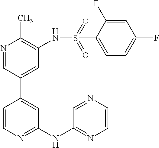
C1(NC2=NC=CN=C2)=NC=CC(C2=CC(NS(C3=CC=C(F)C=C3F)(=O)=O)=C(C)N=C2)=C1
